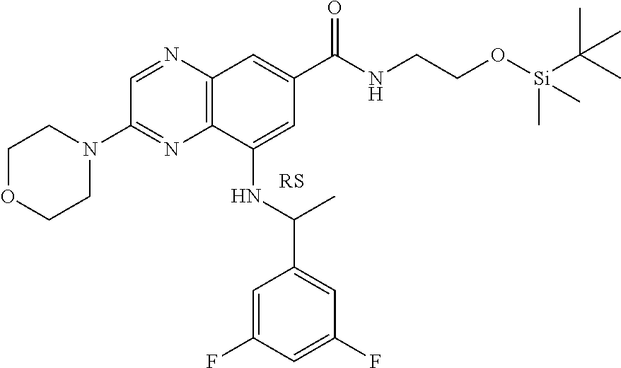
C1OCCN(C2=NC3=C(N=C2)C=C(C(NCCO[Si](C)(C(C)(C)C)C)=O)C=C3NC(C2=CC(F)=CC(F)=C2)C)C1
